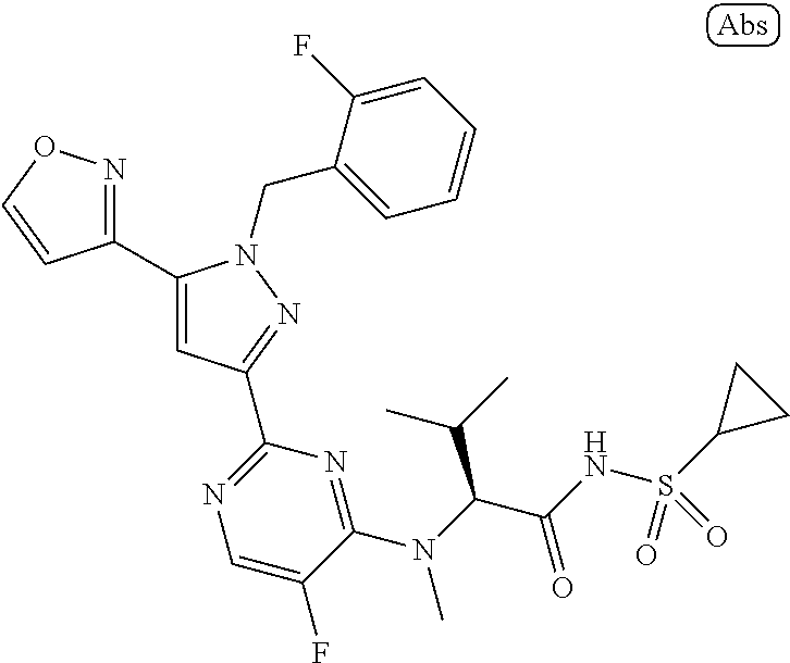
C1(C2=CC(C3=NC=C(F)C(N(C(C(NS(C4CC4)(=O)=O)=O)C(C)C)C)=N3)=NN2CC2=CC=CC=C2F)=NOC=C1
